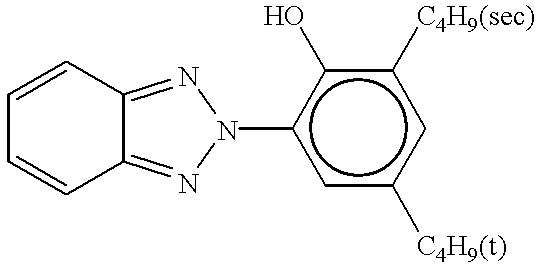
C1=CC2=NN(c3cc([C4H9(t)])cc([C4H9(sec)])c3O)N=C2C=C1
